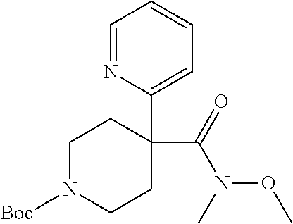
C1=NC(C2(C(=O)N(C)OC)CCN([Boc])CC2)=CC=C1
